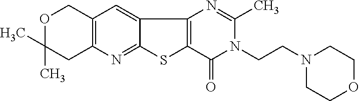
O1C(C)(C)CC2=C(C1)C=C1C(=N2)SC2=C1N=C(C)N(CCN1CCOCC1)C2=O
